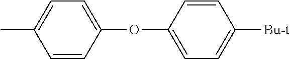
C1=CC(OC2=CC=C([Bu-t])C=C2)=CC=C1C
